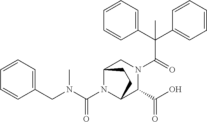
C1(CN(C)C(=O)N2C3C(C(=O)O)N(C(C(C4=CC=CC=C4)(C4=CC=CC=C4)C)=O)CC2CC3)=CC=CC=C1
